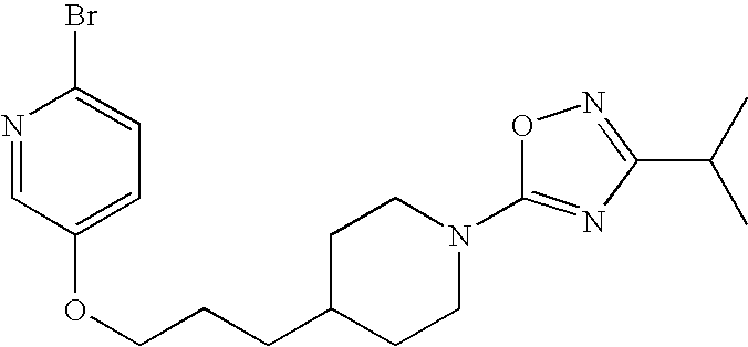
C1C(CCCOC2=CC=C(Br)N=C2)CCN(C2=NC(C(C)C)=NO2)C1
